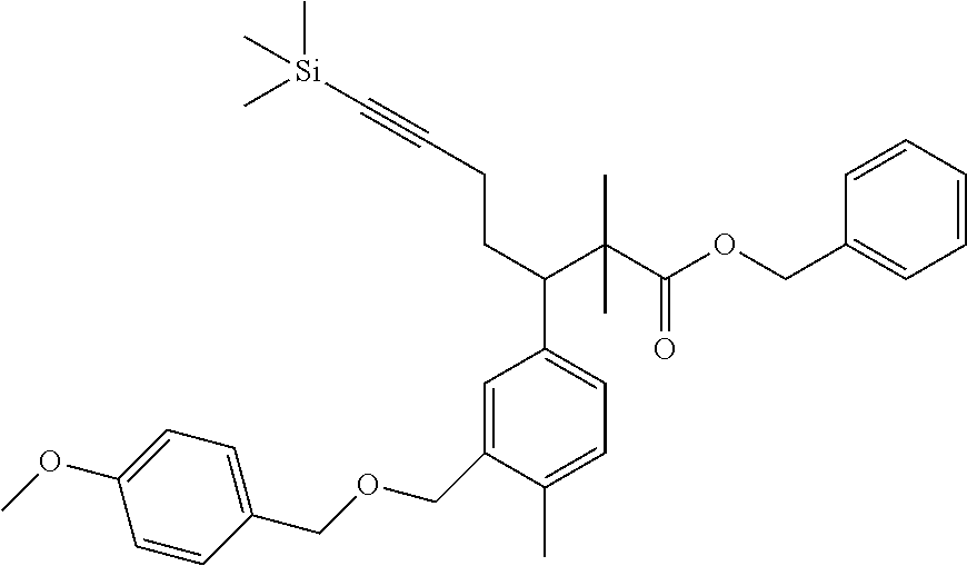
C1=C(COCC2=CC=C(OC)C=C2)C(C)=CC=C1C(C(C(OCC1=CC=CC=C1)=O)(C)C)CCC#C[Si](C)(C)C
